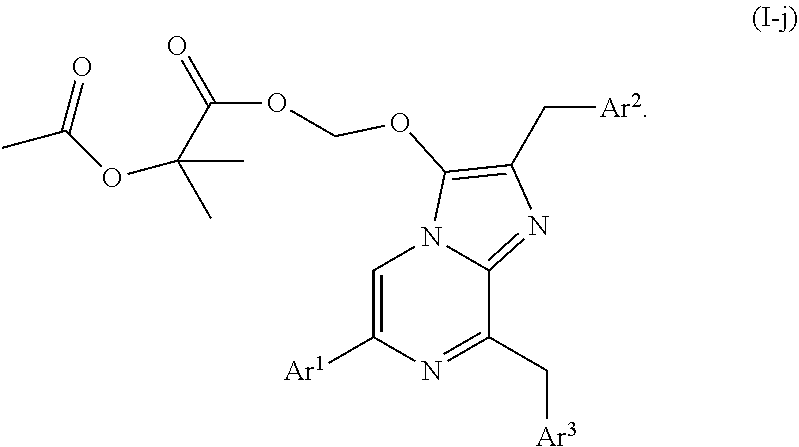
C1=C([Ar1])N=C(C[Ar3])C2=NC(C[Ar2])=C(OCOC(=O)C(C)(C)OC(C)=O)N12
